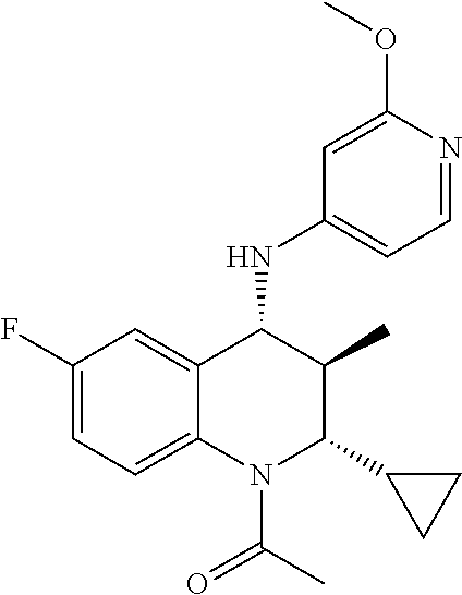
C1(F)=CC=C2C(=C1)C(NC1=CC=NC(OC)=C1)C(C)C(C1CC1)N2C(C)=O
